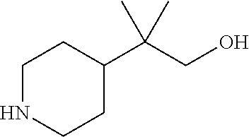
C1NCCC(C(CO)(C)C)C1
